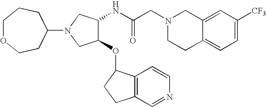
C12=CC([CF3])=CC=C1CCN(CC(NC1C(OC3C4=C(CC3)C=NC=C4)CN(C3CCOCCC3)C1)=O)C2
